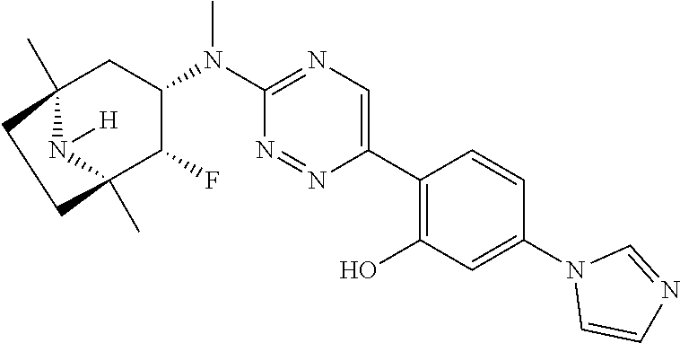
C12(C)N([H])C(C)(C(F)C(N(C3=NC=C(C4=C(O)C=C(N5C=CN=C5)C=C4)N=N3)C)C1)CC2
